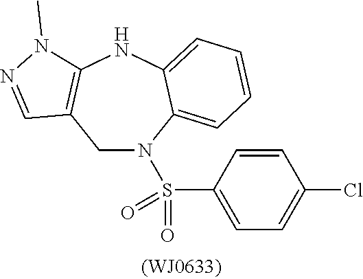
C1N(S(C2=CC=C(Cl)C=C2)(=O)=O)C2=CC=CC=C2NC2=C1C=NN2C
